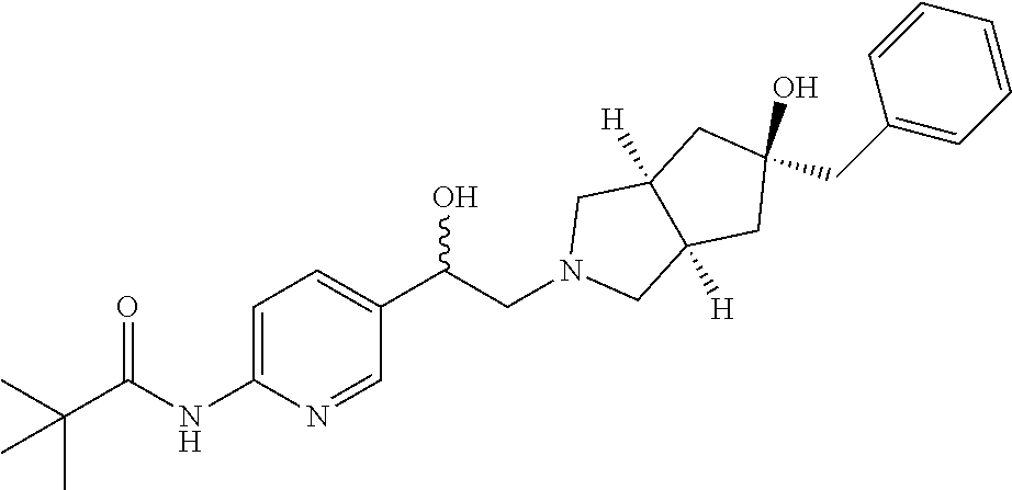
C1=C(C(CN2CC3([H])C([H])(C2)CC(CC2=CC=CC=C2)(O)C3)O)C=NC(NC(C(C)(C)C)=O)=C1
